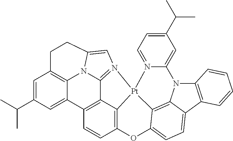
C12=C3OC4=CC=C5C6=C4[Pt]1(N1=CC=C(C(C)C)C=C1N6C1=C5C=CC=C1)N1=C4C2=C(C=C3)C2=CC(C(C)C)=CC3=C2N4C(=C1)CC3
